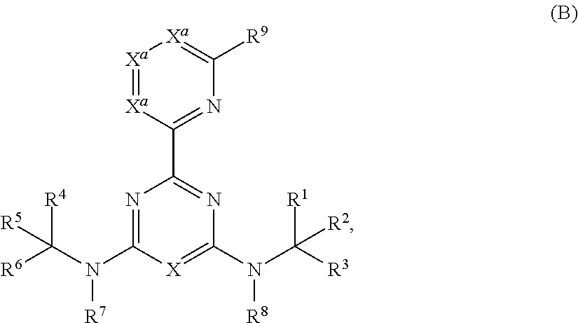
N1=C(N([R7])C([R6])([R4])[R5])[X]=C(N(C([R3])([R1])[R2])[R8])N=C1C1=NC([R9])=[Xa][Xa]=[Xa]1
